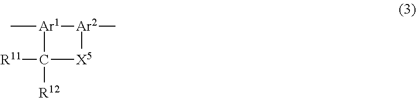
C[Ar1]1C([R11])([R12])[X5][Ar2]1C
